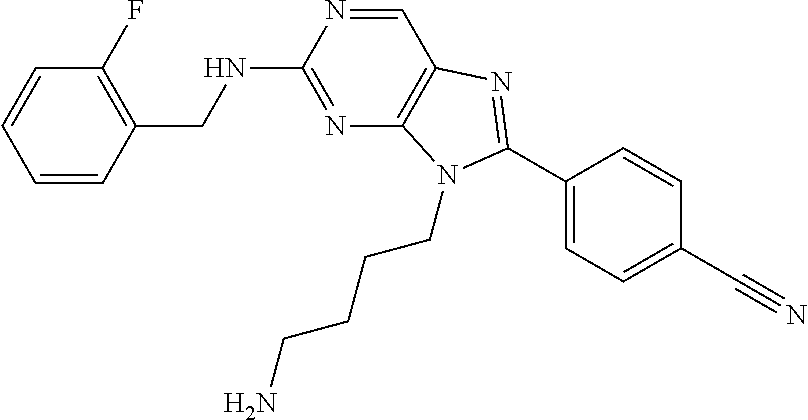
C1=CC(CNC2=NC3=C(C=N2)N=C(C2=CC=C(C#N)C=C2)N3CCCCN)=C(F)C=C1
